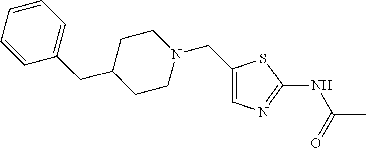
C1(CN2CCC(CC3=CC=CC=C3)CC2)=CN=C(NC(C)=O)S1
